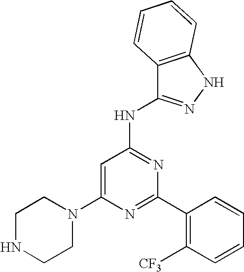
C1=C(N2CCNCC2)N=C(C2=C([CF3])C=CC=C2)N=C1NC1=NNC2=C1C=CC=C2
